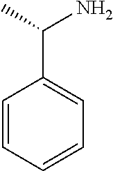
C1=CC=CC=C1C(N)C
